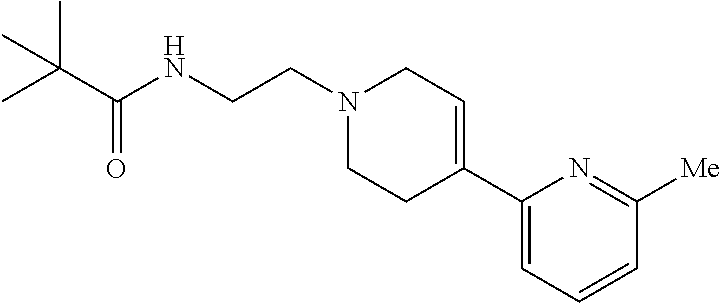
C1(C2=CCN(CCNC(C(C)(C)C)=O)CC2)=CC=CC([Me])=N1
